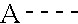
[A]C
